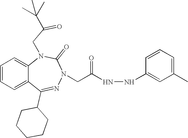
C1=CC=C2C(=C1)N(CC(=O)C(C)(C)C)C(=O)N(CC(NNC1=CC(C)=CC=C1)=O)N=C2C1CCCCC1
